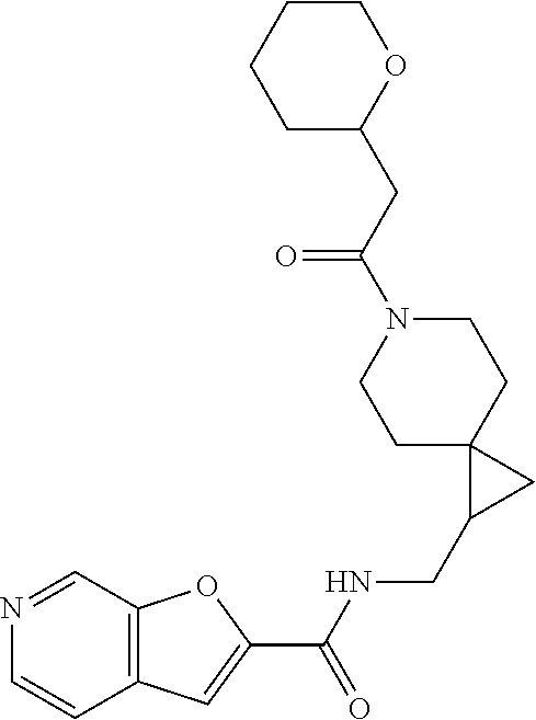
C12=C(C=NC=C1)OC(C(NCC1CC13CCN(C(CC1OCCCC1)=O)CC3)=O)=C2
